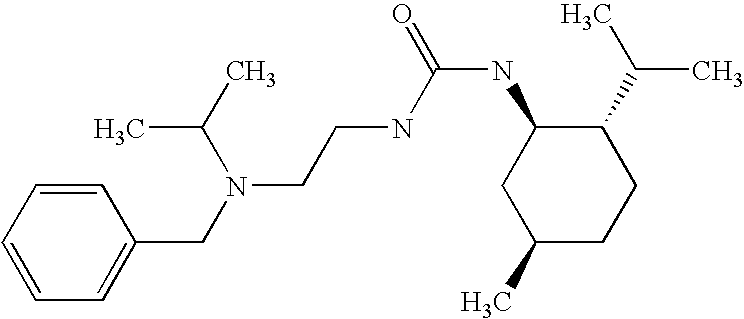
C(N(C(C)C)CC1=CC=CC=C1)CNC(=O)NC1CC(C)CCC1C(C)C
